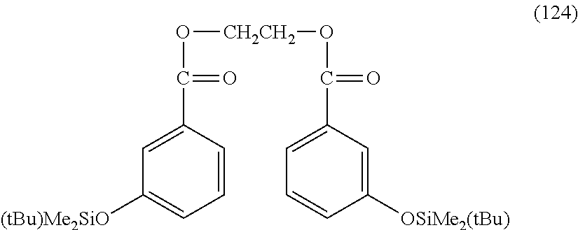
C1=C(C(O[CH2CH2]OC(C2=CC=CC([OSiMe2(tBu)])=C2)=O)=O)C=CC=C1[(tBu)Me2SiO]
